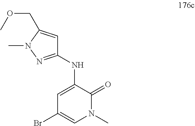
C1=C(NC2=NN(C)C(COC)=C2)C(=O)N(C)C=C1Br
